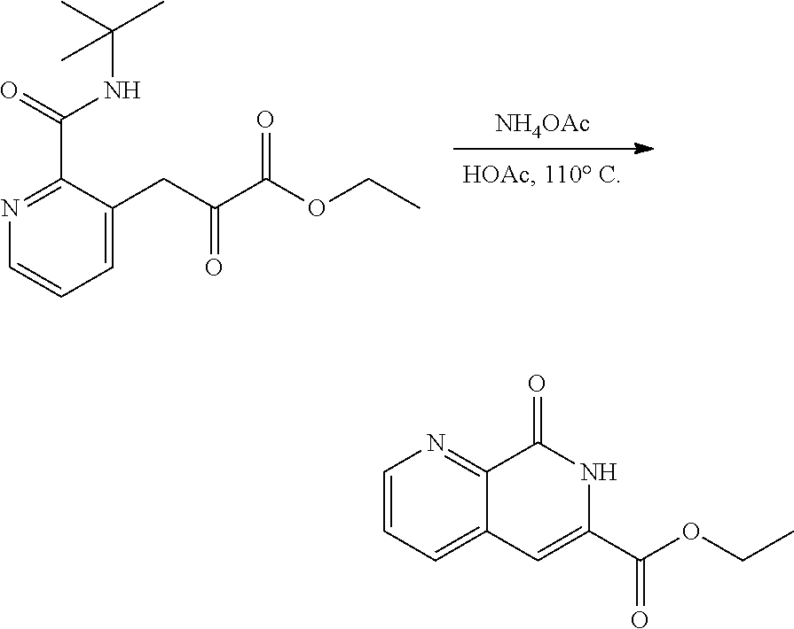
[NH4OAc].CCOC(C(CC1=CC=CN=C1C(=O)NC(C)(C)C)=O)=O.C1=CC=C2C(=N1)C(=O)NC(C(OCC)=O)=C2
